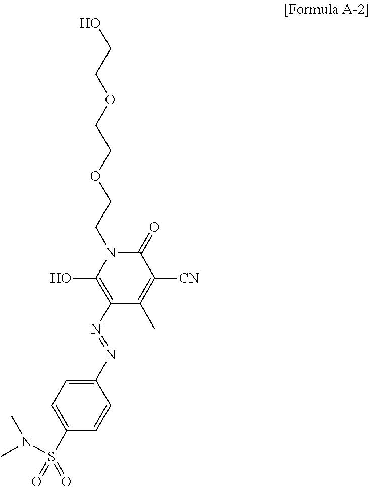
OCCOCCOCCN1C(O)=C(N=NC2=CC=C(S(N(C)C)(=O)=O)C=C2)C(C)=C([CN])C1=O
